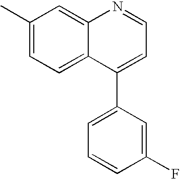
C1(C)=CC=C2C(=C1)N=CC=C2C1=CC=CC(F)=C1
